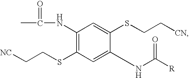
C1=C(SCC[CN])C(NC(=O)[R])=CC(SCC[NC])=C1NC(C)=O
